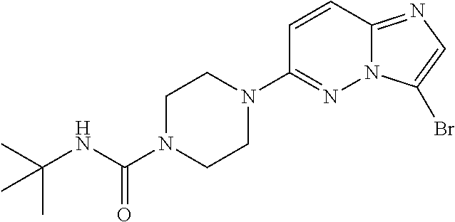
C1=CC2=NC=C(Br)N2N=C1N1CCN(C(NC(C)(C)C)=O)CC1
